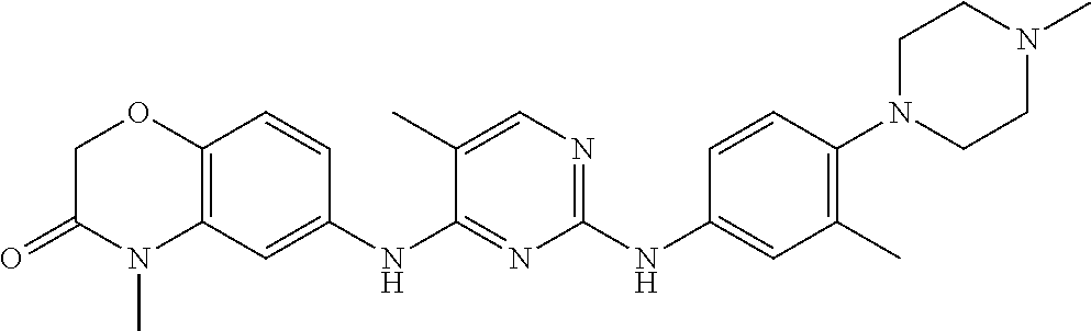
C1(NC2=CC(C)=C(N3CCN(C)CC3)C=C2)=NC=C(C)C(NC2=CC3=C(C=C2)OCC(=O)N3C)=N1
